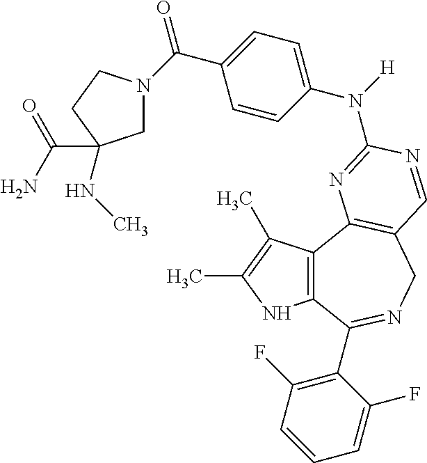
C12=C(C3=C(CN=C1C1=C(F)C=CC=C1F)C=NC(N([H])C1=CC=C(C(=O)N4CC(C(N)=O)(NC)CC4)C=C1)=N3)C(C)=C(C)N2
